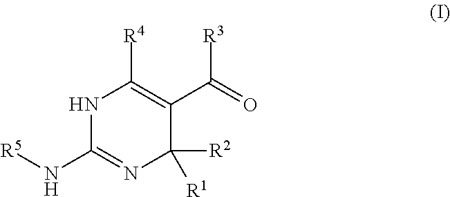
C1([R2])([R1])C(C(=O)[R3])=C([R4])NC(N[R5])=N1
